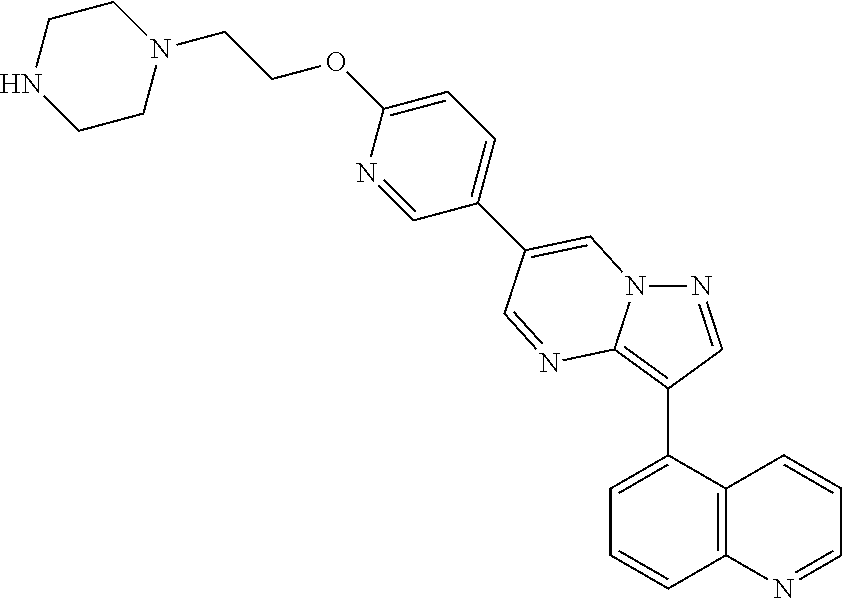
C1=C(C2=C3N(N=C2)C=C(C2=CC=C(OCCN4CCNCC4)N=C2)C=N3)C2=C(C=C1)N=CC=C2
